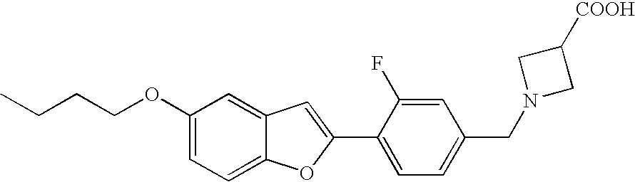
C1(OCCCC)=CC=C2C(=C1)C=C(C1=CC=C(CN3CC([COOH])C3)C=C1F)O2
